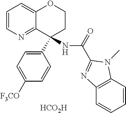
[HCO2H].C1=CN=C2C(=C1)OCCC2(C1=CC=C([F3CO])C=C1)NC(=O)C1=NC2=C(C=CC=C2)N1C
